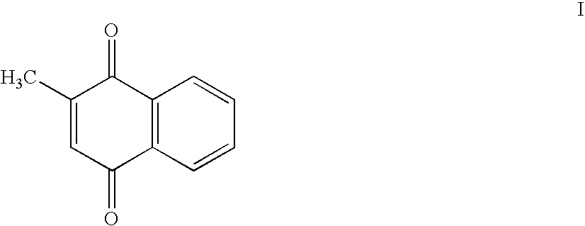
C1(C)=CC(=O)C2=C(C1=O)C=CC=C2
